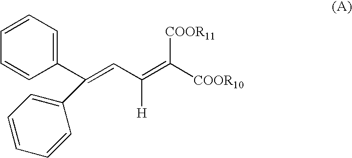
C1=CC=C(C(=CC([H])=C([COOR11])[COOR10])C2=CC=CC=C2)C=C1
